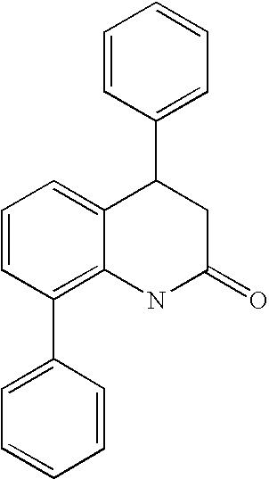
C12=CC=CC(C3=CC=CC=C3)=C1NC(=O)CC2C1=CC=CC=C1
